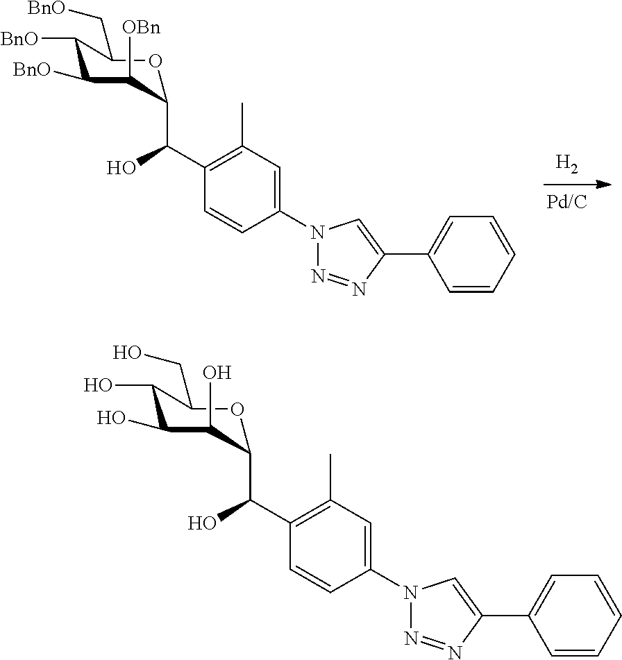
[H2].C1(N2N=NC(C3=CC=CC=C3)=C2)=CC(C)=C(C(C2C([OBn])C([BnO])C([BnO])C(C[BnO])O2)O)C=C1.C1(N2N=NC(C3=CC=CC=C3)=C2)=CC(C)=C(C(C2C(O)C(O)C(O)C(CO)O2)O)C=C1
